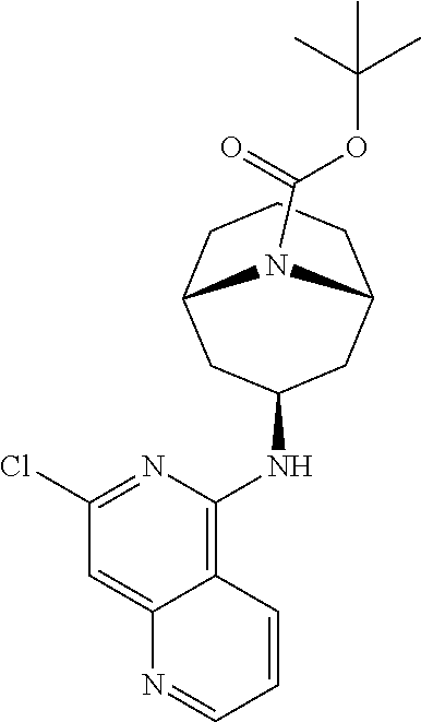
C12=CC(Cl)=NC(NC3CC4CCCC(C3)N4C(=O)OC(C)(C)C)=C1C=CC=N2
